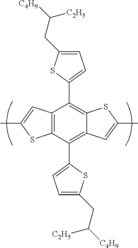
C1=C(CC([C4H9])[C2H5])SC(C2=C3C(=C(C4=CC=C(CC([C4H9])[C2H5])S4)C4=C2C=C(C)S4)C=C(C)S3)=C1
